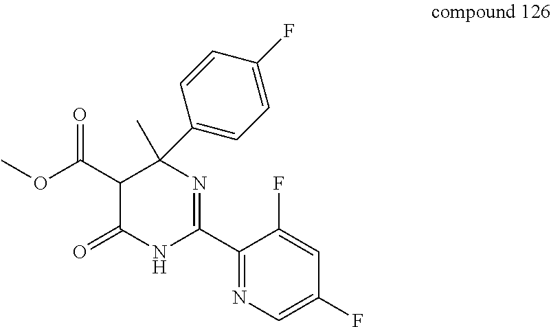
C1(F)=CN=C(C2=NC(C3=CC=C(F)C=C3)(C)C(C(OC)=O)C(=O)N2)C(F)=C1
